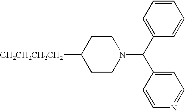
C1CN(C(C2=CC=CC=C2)C2=CC=NC=C2)CCC1[CH2CH2CH2CH2]
